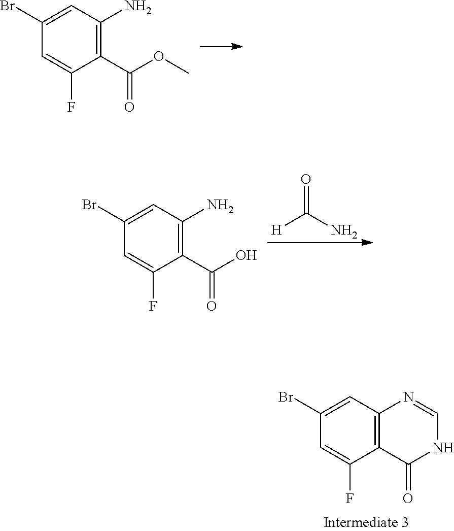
C1(Br)=CC2=C(C(F)=C1)C(=O)NC=N2.C1(Br)=CC(N)=C(C(OC)=O)C(F)=C1.O=C(N)[H].C1(Br)=CC(N)=C(C(O)=O)C(F)=C1
